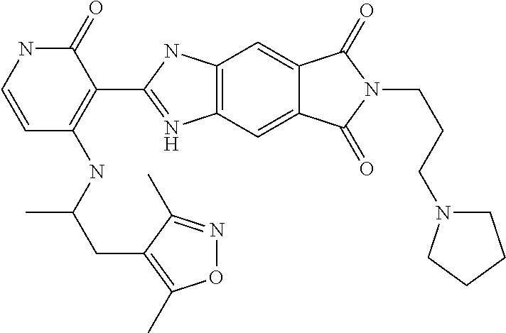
C12=C(C=C3C(=C1)C(=O)N(CCCN1CCCC1)C3=O)N=C(C1=C(NC(CC3=C(C)ON=C3C)C)C=CNC1=O)N2
